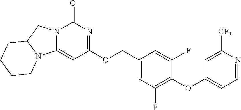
N12C(=CC(OCC3=CC(F)=C(OC4=CC=NC([CF3])=C4)C(F)=C3)=NC1=O)N1C(C2)CCCC1
